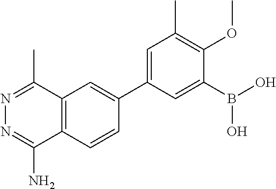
C12=C(C=CC(C3=CC(C)=C(OC)C(B(O)O)=C3)=C1)C(N)=NN=C2C
